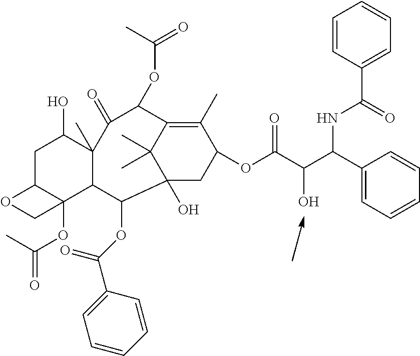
C1C2C(OC(=O)C)(C3C(C)(C1O)C(=O)C(OC(=O)C)C1=C(C)C(OC(C(C(C4=CC=CC=C4)NC(C4=CC=CC=C4)=O)O)=O)CC(O)(C3OC(C3=CC=CC=C3)=O)C1(C)C)CO2
